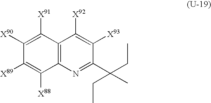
C12=C(N=C(C(CC)(CC)C)C([X93])=C1[X92])C([X88])=C([X89])C([X90])=C2[X91]
